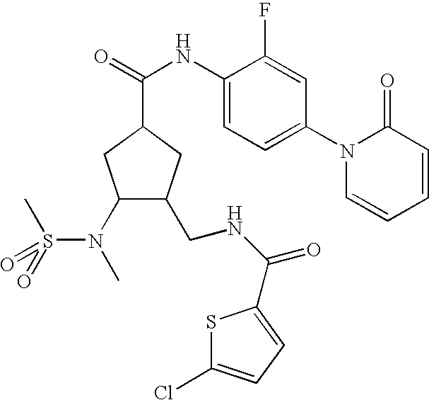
C1(N(S(=O)(C)=O)C)C(CNC(=O)C2=CC=C(Cl)S2)CC(C(=O)NC2=CC=C(N3C=CC=CC3=O)C=C2F)C1
